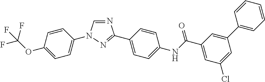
C1=CC(N2C=NC(C3=CC=C(NC(C4=CC(Cl)=CC(C5=CC=CC=C5)=C4)=O)C=C3)=N2)=CC=C1OC(F)(F)F
